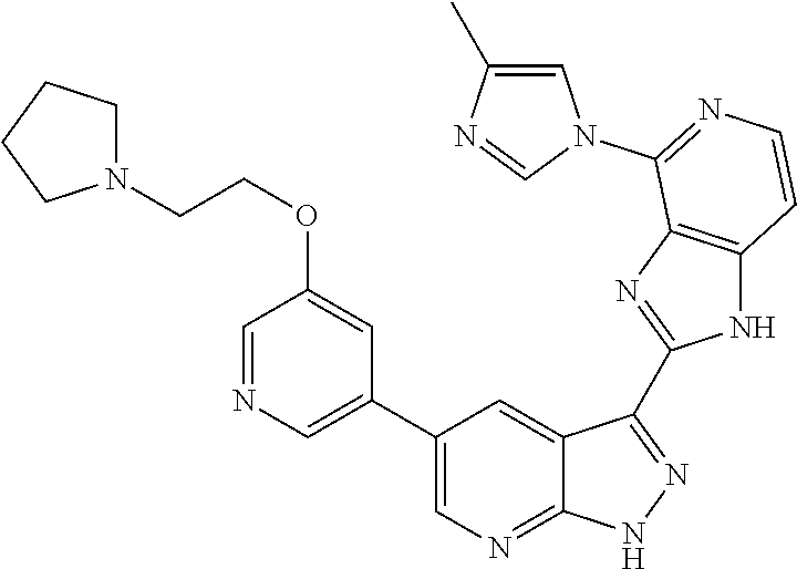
C1=NC=C(C2=CN=C3C(=C2)C(C2=NC4=C(N2)C=CN=C4N2C=C(C)N=C2)=N[N H]3)C=C1OCCN1CCCC1
